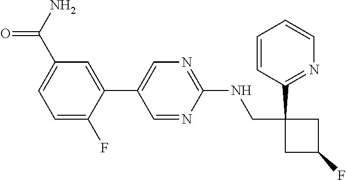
C1(C2=CC(C(=O)N)=CC=C2F)=CN=C(NCC2(C3=NC=CC=C3)CC(F)C2)N=C1
